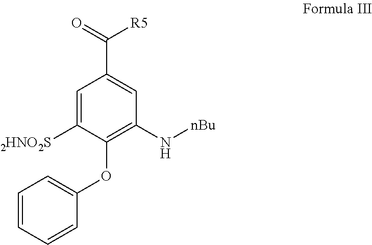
C1=C([2HNO2S])C(OC2=CC=CC=C2)=C(N[nBu])C=C1C(=O)[R5]
